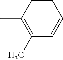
C1CC(C)=C(C)C=C1
